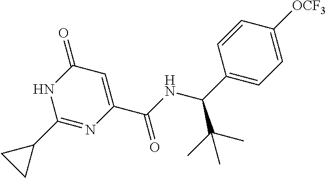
C1(C2CC2)=NC(C(NC(C2=CC=C([OCF3])C=C2)C(C)(C)C)=O)=CC(=O)N1
